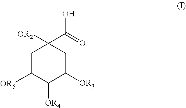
C1C([OR5])C([OR4])C([OR3])CC1(C(=O)O)[OR2]
